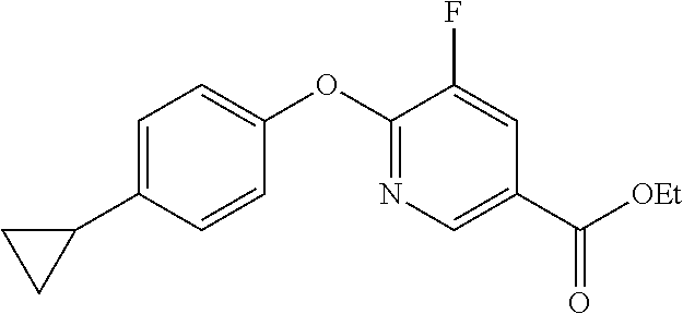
C1=C(C2CC2)C=CC(OC2=NC=C(C([OEt])=O)C=C2F)=C1
